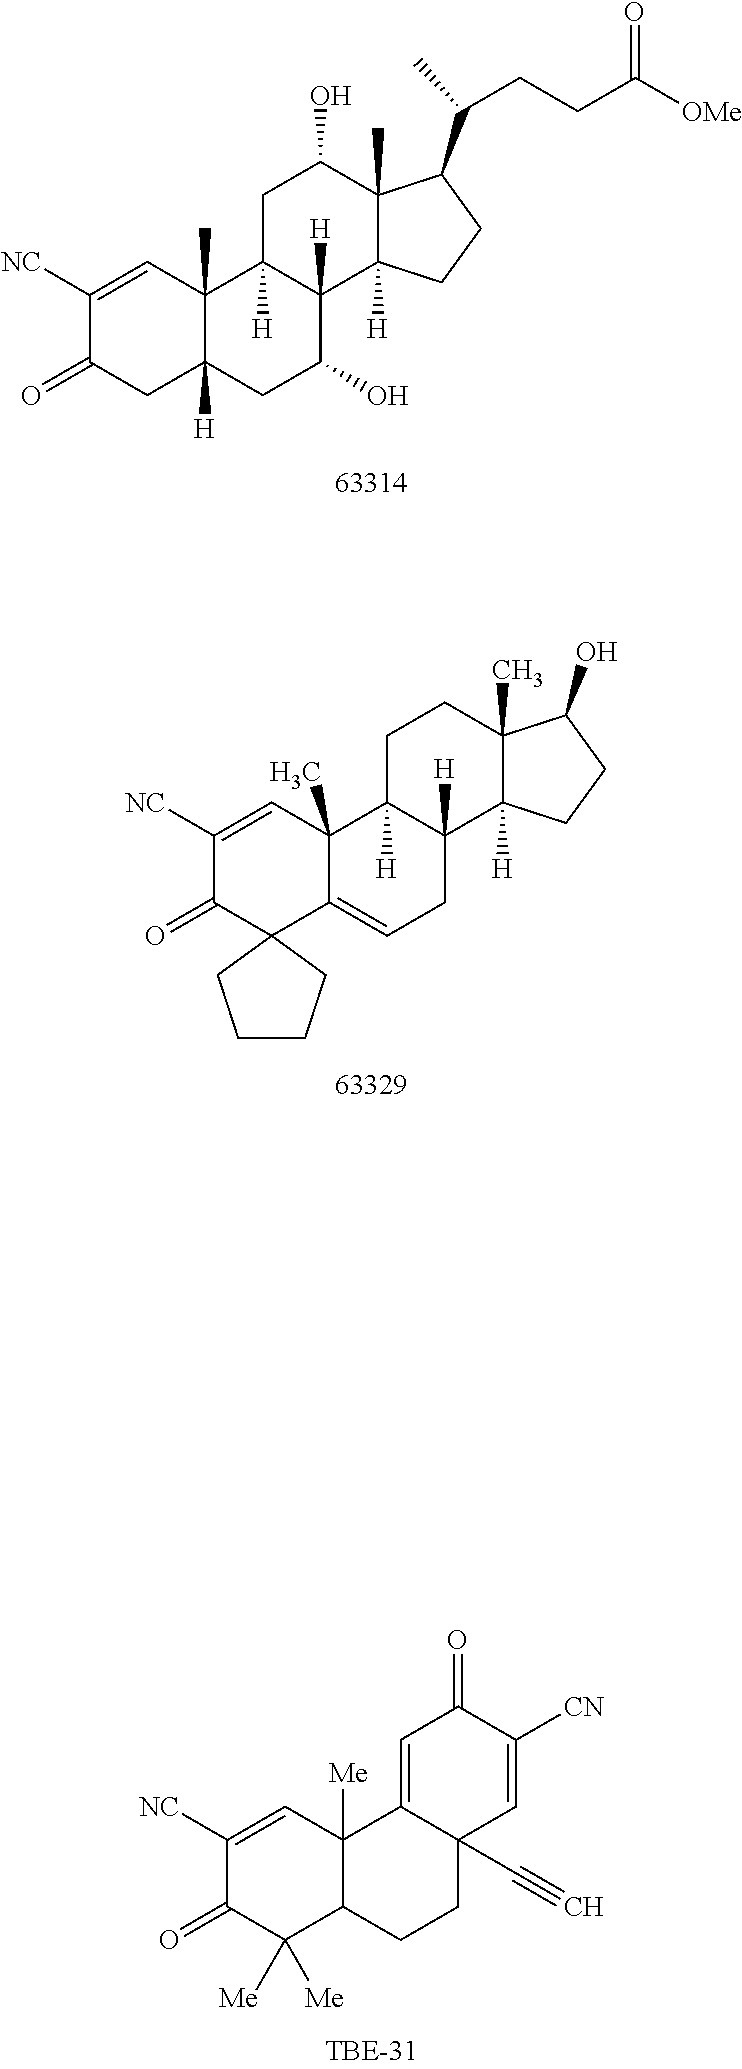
C1([NC])=CC2(C)C(=CCC3([H])C2([H])CCC2(C)C3([H])CCC2O)C2(C1=O)CCCC2.C1([NC])=CC2([Me])C(CCC3(C#C)C2=CC(=O)C([CN])=C3)C([Me])([Me])C1=O.C1([NC])=CC2(C)C([H])(CC(O)C3([H])C2([H])CC(O)C2(C)C3([H])CCC2C(C)CCC([OMe])=O)CC1=O
